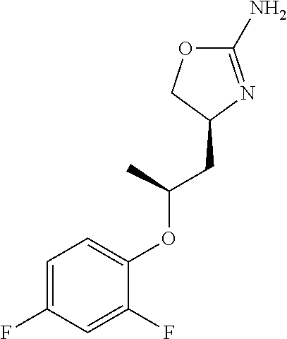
C1=C(F)C=C(F)C(OC(CC2N=C(N)OC2)C)=C1
